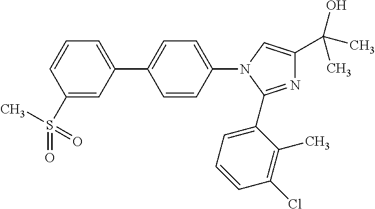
N1=C(C2=CC=CC(Cl)=C2C)N(C2=CC=C(C3=CC=CC(S(C)(=O)=O)=C3)C=C2)C=C1C(C)(C)O
